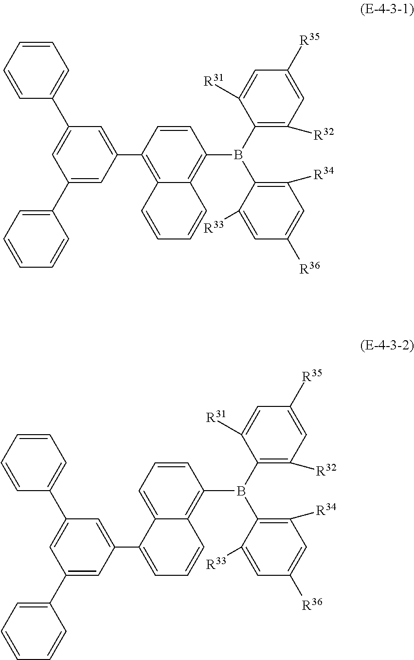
C1(B(C2=C([R32])C=C([R35])C=C2[R31])C2=C3C(=C(C4=CC(C5=CC=CC=C5)=CC(C5=CC=CC=C5)=C4)C=C2)C=CC=C3)=C([R34])C=C([R36])C=C1[R33].C1(B(C2=C([R32])C=C([R35])C=C2[R31])C2=C3C=CC=C(C4=CC(C5=CC=CC=C5)=CC(C5=CC=CC=C5)=C4)C3=CC=C2)=C([R34])C=C([R36])C=C1[R33]
